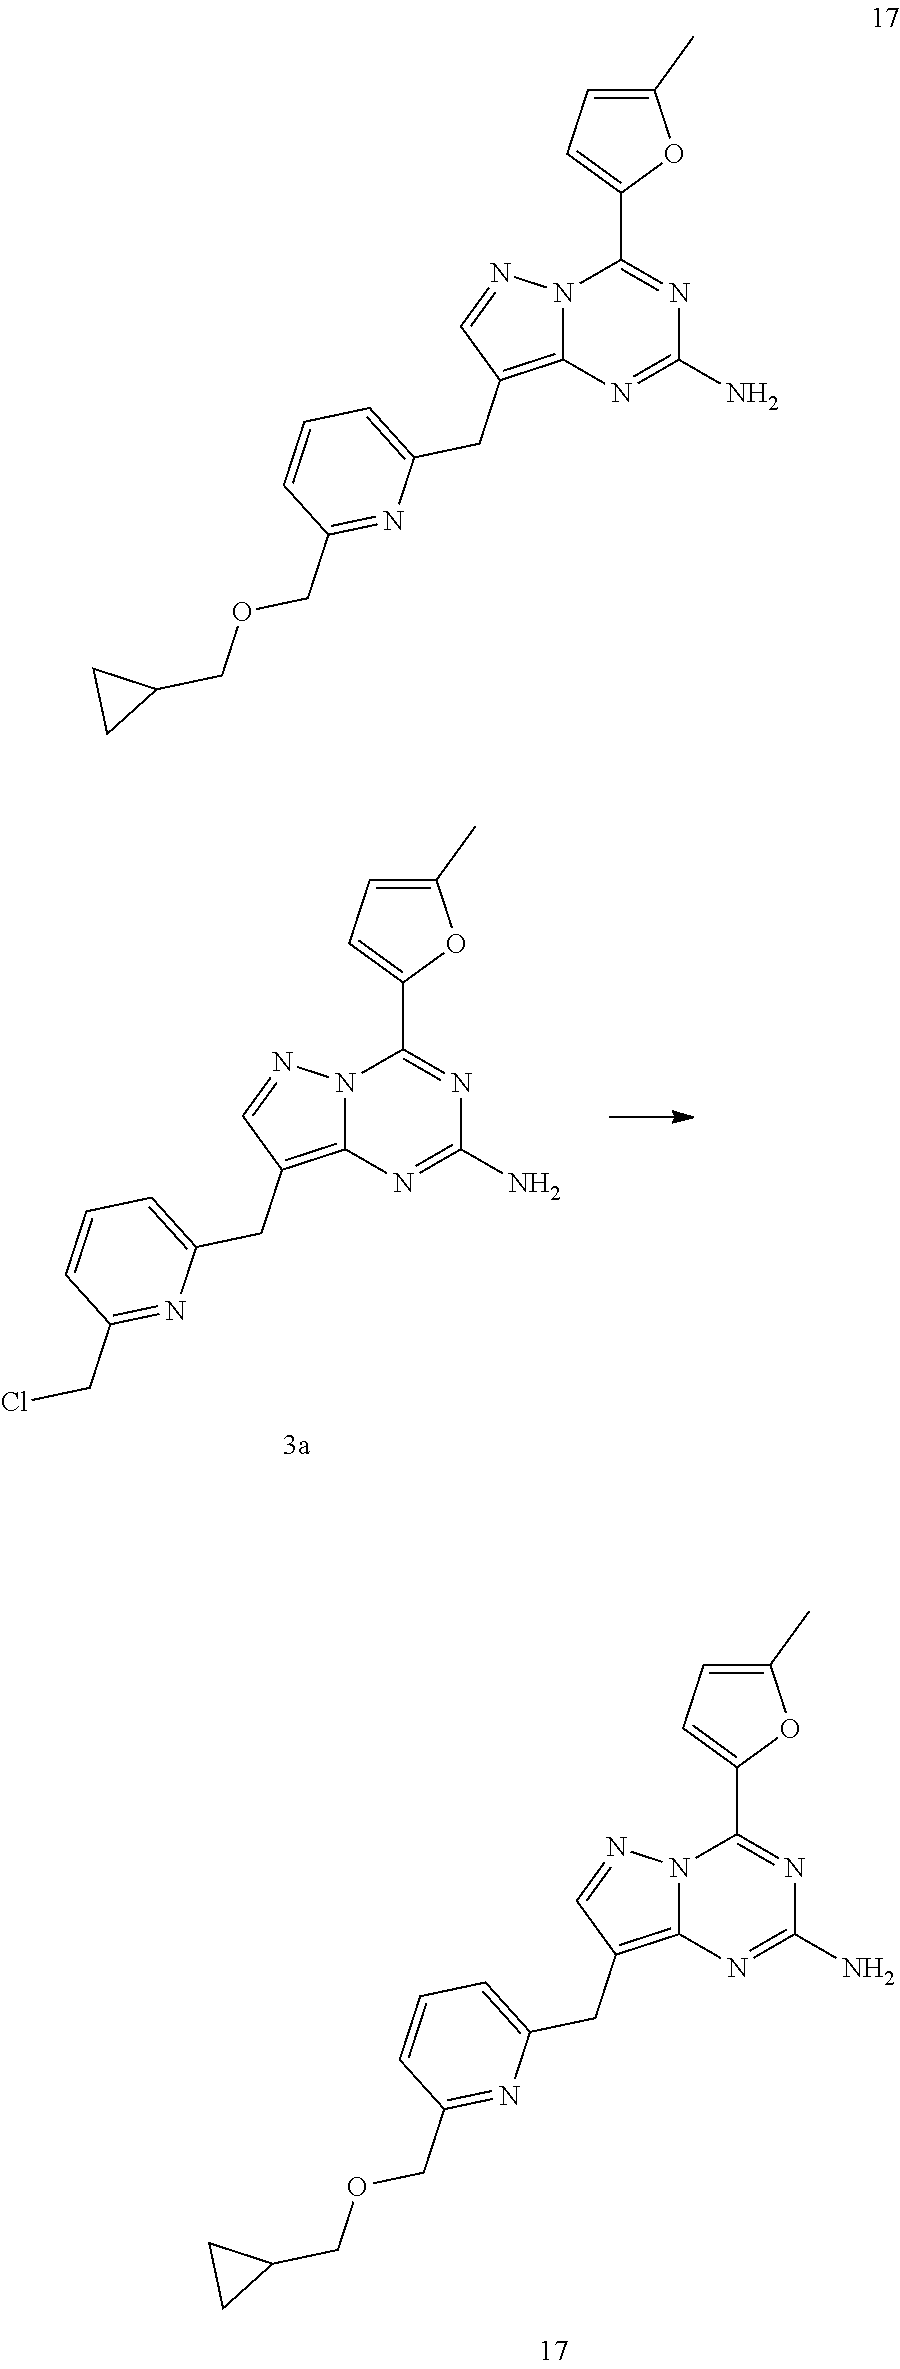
N12C(=C(CC3=CC=CC(CCl)=N3)C=N1)N=C(N)N=C2C1=CC=C(C)O1.N12C(=C(CC3=CC=CC(COCC4CC4)=N3)C=N1)N=C(N)N=C2C1=CC=C(C)O1.N12C(=C(CC3=CC=CC(COCC4CC4)=N3)C=N1)N=C(N)N=C2C1=CC=C(C)O1
